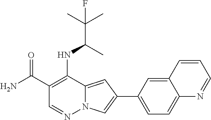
C1(C(N)=O)=C(NC(C(C)(C)F)C)C2=CC(C3=CC=C4C(=C3)C=CC=N4)=CN2N=C1
